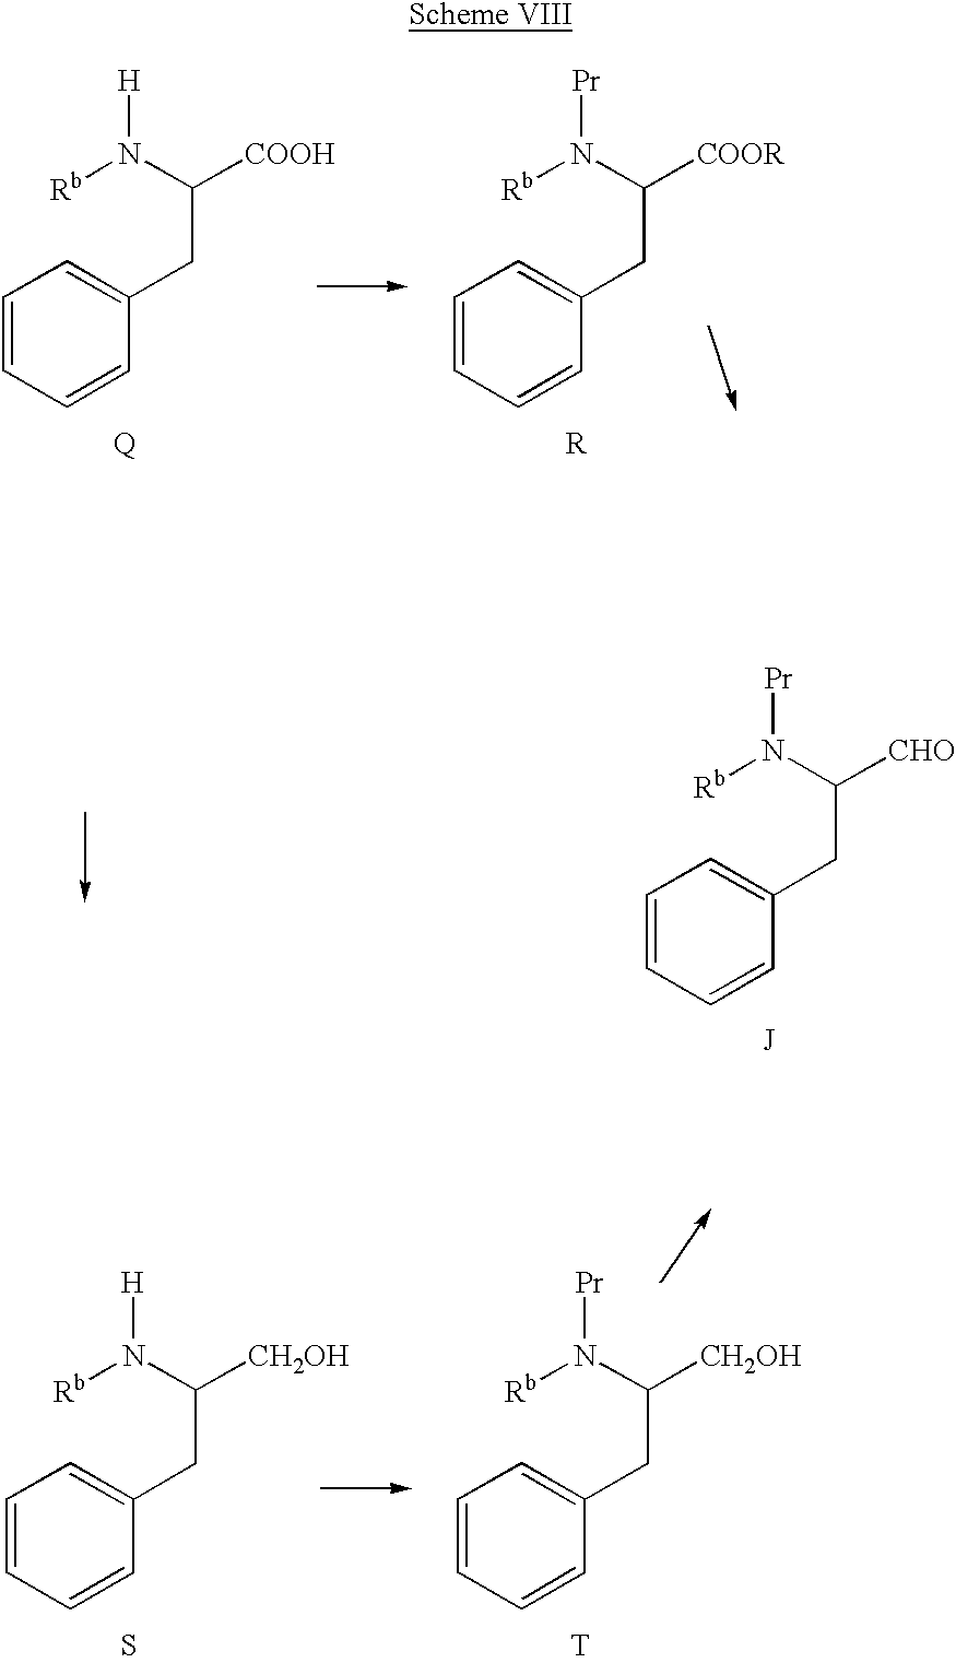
C1=CC=CC(CC([COOH])N([Rb])[H])=C1.[Q].C1=CC=CC(CC([COOR])N([Rb])[Pr])=C1.[R].C1=CC=CC(CC([CHO])N([Rb])[Pr])=C1.[J].C1=CC=CC(CC([CH2OH])N([Rb])[H])=C1.S.C1=CC=CC(CC([CH2OH])N([Rb])[Pr])=C1.[T]
